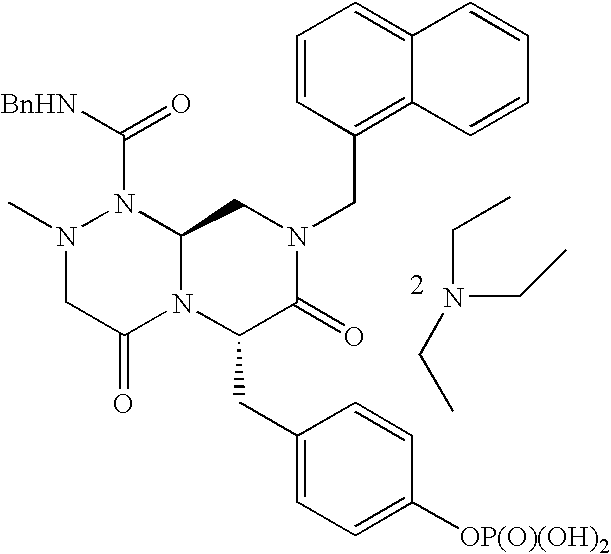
C12=CC=CC(CN3CC4N(C(CC5=CC=C([OP(O)(OH)2])C=C5)C3=O)C(=O)CN(C)N4C([BnHN])=O)=C1C=CC=C2.N(CC)(CC)CC
